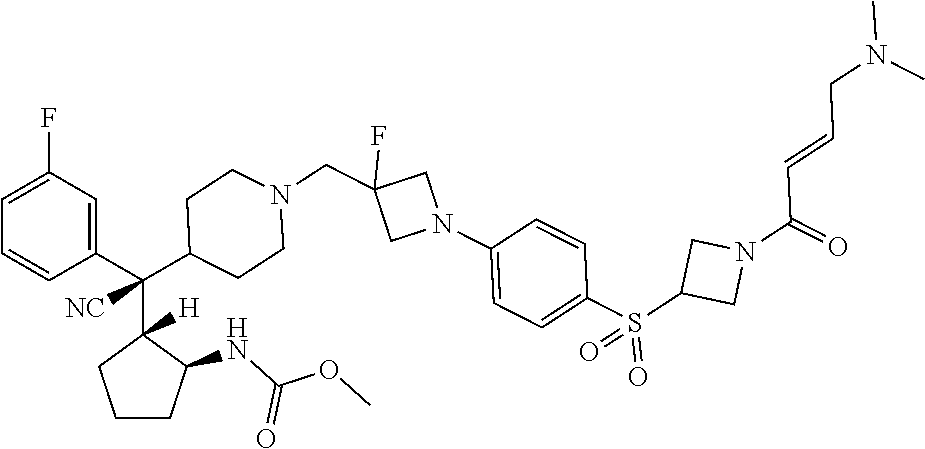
C1=C(F)C=C(C(C2([H])CCCC2NC(OC)=O)(C2CCN(CC3(F)CN(C4=CC=C(S(C5CN(C(C=CCN(C)C)=O)C5)(=O)=O)C=C4)C3)CC2)[NC])C=C1
